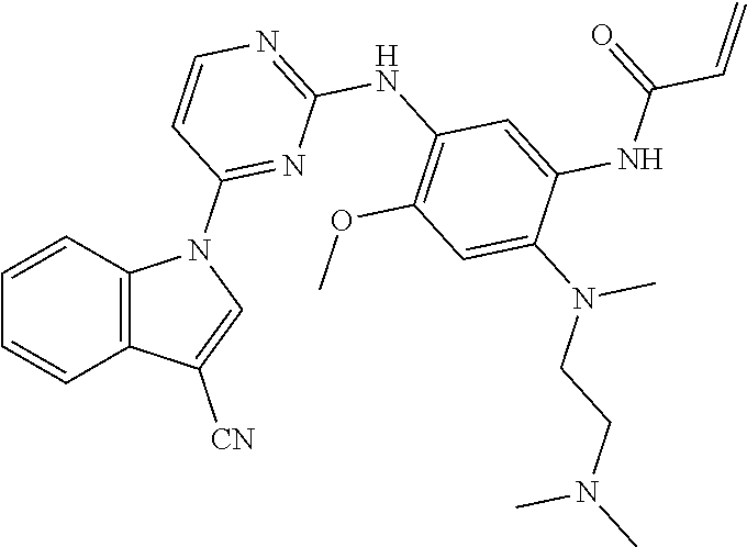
C1=CC2=C(C=C1)N(C1=NC(NC3=C(OC)C=C(N(C)CCN(C)C)C(NC(=O)C=C)=C3)=NC=C1)C=C2[CN]
